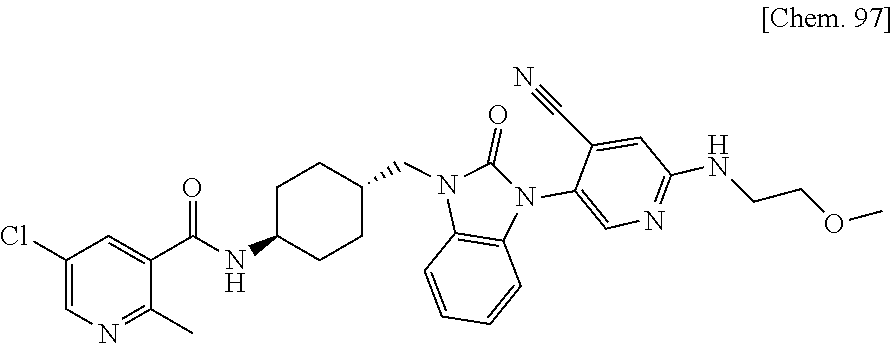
C1(C)=NC=C(Cl)C=C1C(=O)NC1CCC(CN2C(=O)N(C3=CN=C(NCCOC)C=C3C#N)C3=C2C=CC=C3)CC1
